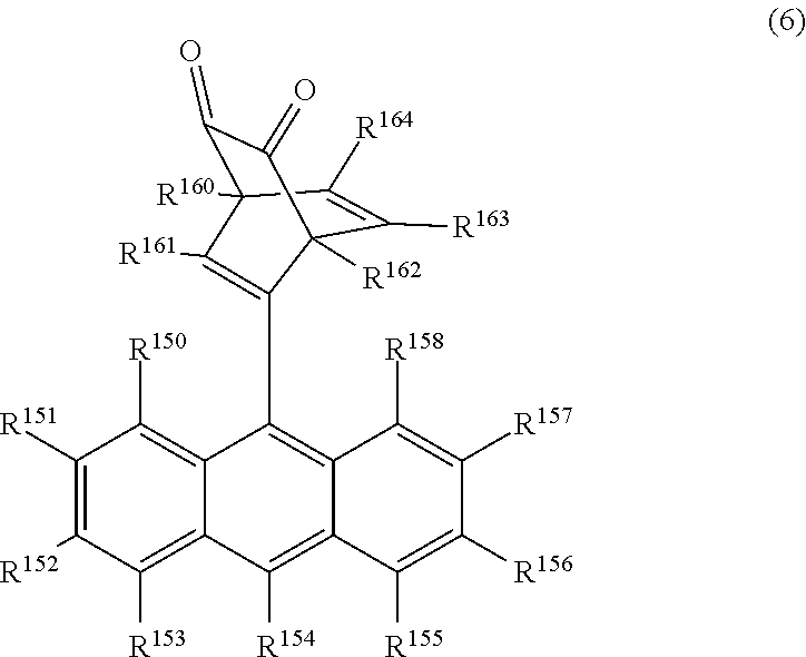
C1([R163])=C([R164])C2([R160])C(=O)C(=O)C1([R162])C(C1=C3C(=C([R154])C4=C([R153])C([R152])=C([R151])C([R150])=C41)C([R155])=C([R156])C([R157])=C3[R158])=C2[R161]
